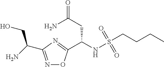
N1=C(C(N)CO)N=C(C(NS(CCCC)(=O)=O)CC(=O)N)O1
